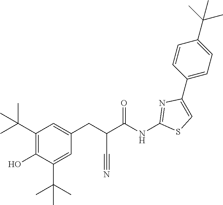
C1(C2=CC=C(C(C)(C)C)C=C2)=CSC(NC(C(CC2=CC(C(C)(C)C)=C(O)C(C(C)(C)C)=C2)C#N)=O)=N1
